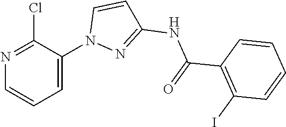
C1(C(=O)NC2=NN(C3=CC=CN=C3Cl)C=C2)=C(I)C=CC=C1
